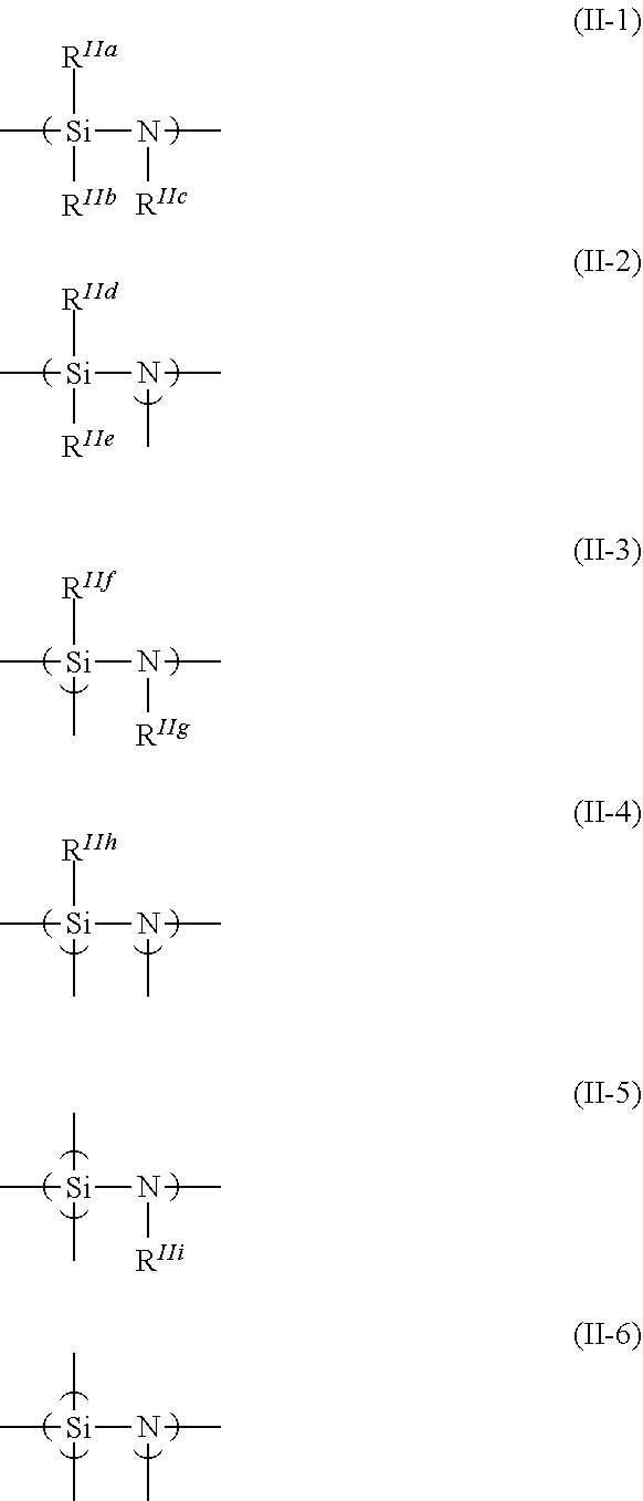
[RIIa][Si](N([RIIc])C)(C)[RIIb].[RIId][Si](N(C)C)(C)[RIIe].[RIIf][Si](N([RIIg])C)(C)C.[RIIh][Si](N(C)C)(C)C.C[Si](N([RIIi])C)(C)C.C[Si](N(C)C)(C)C
